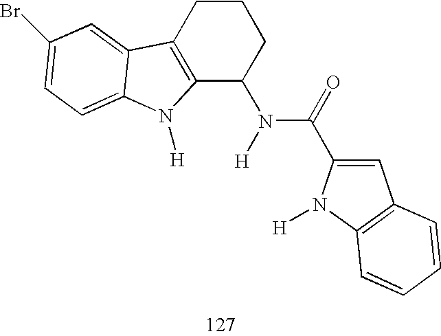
C12=C(CCCC1N(C(=O)C1=CC3=C(N1[H])C=CC=C3)[H])C1=CC(Br)=CC=C1N2[H]
